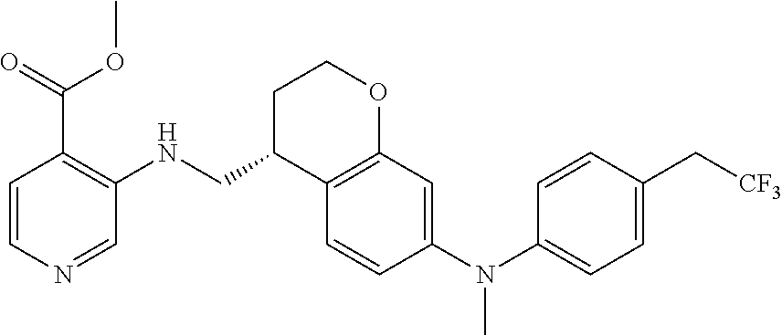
C1=CN=CC(NCC2C3=C(OCC2)C=C(N(C2=CC=C(C[CF3])C=C2)C)C=C3)=C1C(=O)OC
